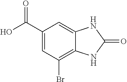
C1(C(O)=O)=CC(Br)=C2C(=C1)NC(=O)N2
